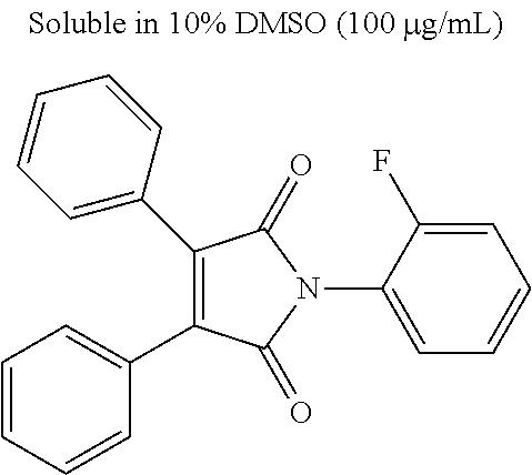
C1(C2=CC=CC=C2)=C(C2=CC=CC=C2)C(=O)N(C2=CC=CC=C2F)C1=O
